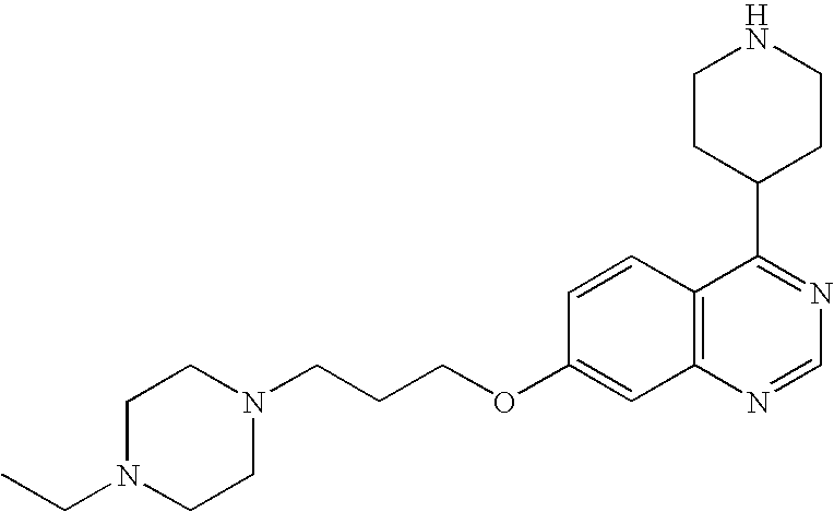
C12=C(N=CN=C1C1CCNCC1)C=C(OCCCN1CCN(CC)CC1)C=C2
